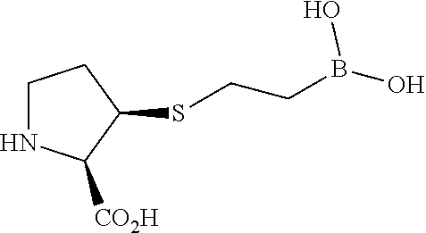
C1NC([CO2H])C(SCCB(O)O)C1
